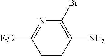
C1=CC(N)=C(Br)N=C1[F3C]
